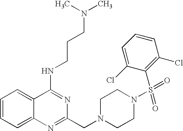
C1=CC=C2C(=C1)C(NCCCN(C)C)=NC(CN1CCN(S(C3=C(Cl)C=CC=C3Cl)(=O)=O)CC1)=N2
